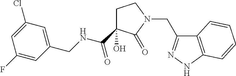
C1C(O)(C(=O)NCC2=CC(Cl)=CC(F)=C2)C(=O)N(CC2=NNC3=C2C=CC=C3)C1
